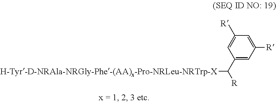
C1(C([R])[H-Tyr-D-NRAla-NRGly-Phe-(AA)x-Pro-NRLeu-NRTrp-X])=CC([R])=CC([R])=C1
